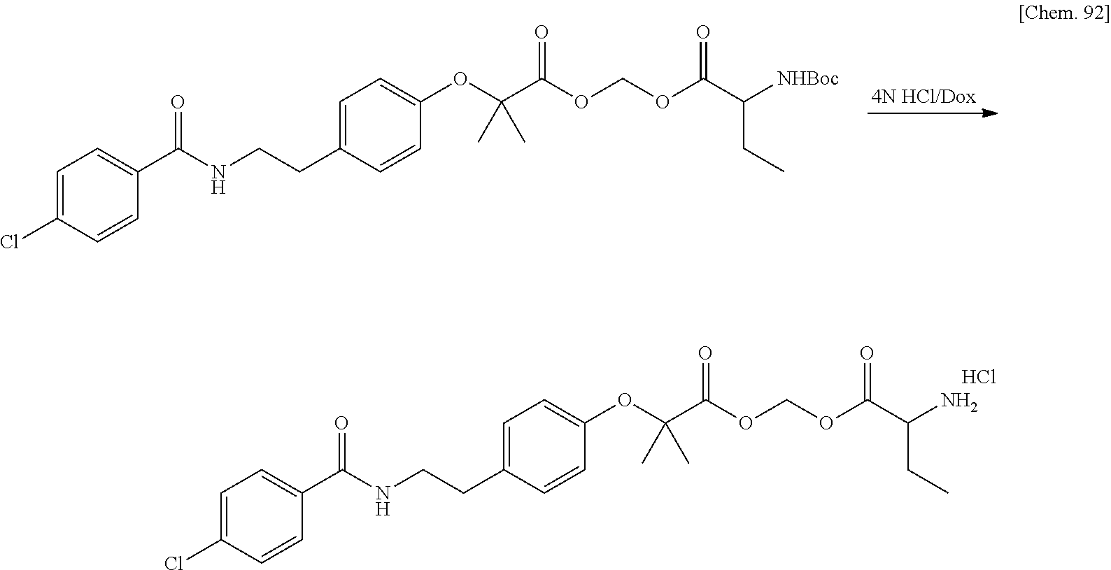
C1=C(Cl)C=CC(C(NCCC2=CC=C(OC(C(=O)OCOC(C([NHBoc])CC)=O)(C)C)C=C2)=O)=C1.C1=C(Cl)C=CC(C(NCCC2=CC=C(OC(C(=O)OCOC(C(N)CC)=O)(C)C)C=C2)=O)=C1.Cl
